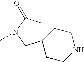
C1CNCCC12CC(=O)N(C)C2
